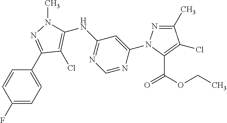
C1(F)=CC=C(C2=NN(C)C(NC3=NC=NC(N4N=C(C)C(Cl)=C4C(OCC)=O)=C3)=C2Cl)C=C1
